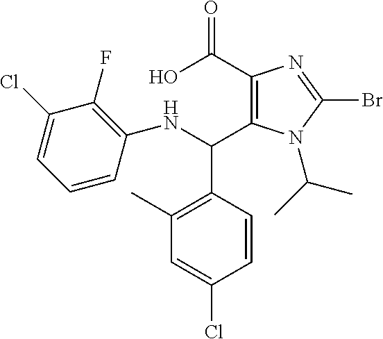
C1(C(O)=O)=C(C(NC2=C(F)C(Cl)=CC=C2)C2=C(C)C=C(Cl)C=C2)N(C(C)C)C(Br)=N1
